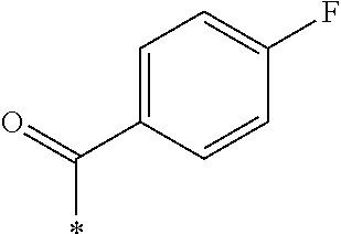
C1=C(C(=O)*)C=CC(F)=C1
